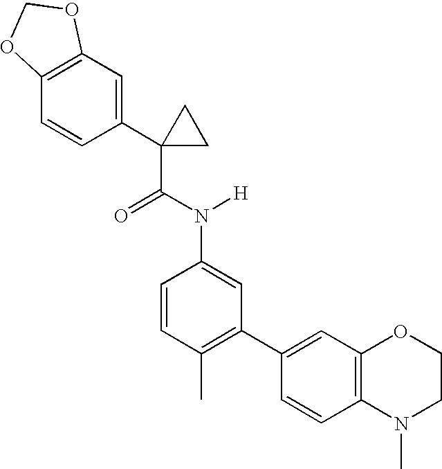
C1=CC(C)=C(C2=CC3=C(C=C2)N(C)CCO3)C=C1N(C(C1(C2=CC3=C(C=C2)OCO3)CC1)=O)[H]
